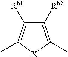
C1([Rh2])=C(C)[X]C(C)=C1[Rh1]
